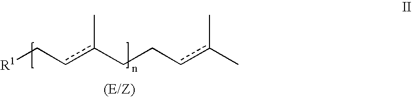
[R1]Ccc(CCcc(C)C)C
